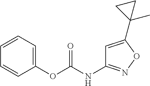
C1(OC(NC2=NOC(C3(C)CC3)=C2)=O)=CC=CC=C1
